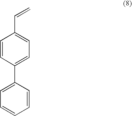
C1=CC(C2=CC=CC=C2)=CC=C1C=C
